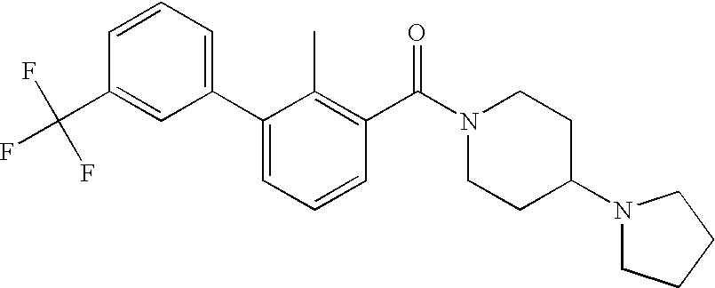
C(C1=CC(C2=CC=CC(C(N3CCC(N4CCCC4)CC3)=O)=C2C)=CC=C1)(F)(F)F
